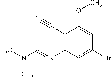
C1(C#N)=C(N=CN(C)C)C=C(Br)C=C1OC
